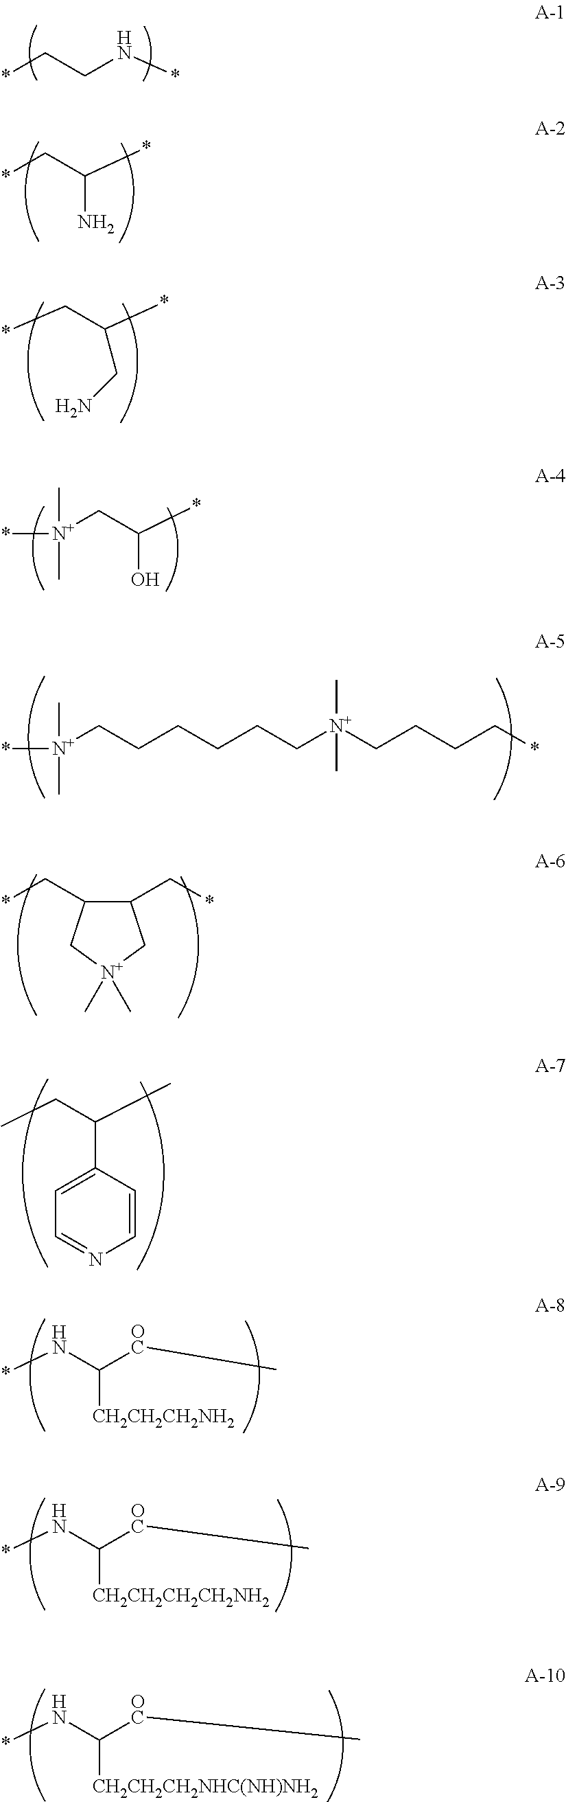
*CCN*.*CC(*)N.*CC(*)CN.*[N+](CC(*)O)(C)C.*[N+](CCCCCC[N+](CCCC*)(C)C)(C)C.C1(C*)C(C*)C[N+](C)(C)C1.C1(C(CC)C)=CC=NC=C1.*NC([OC]C)[CH2CH2CH2NH2].*NC([OC]C)[CH2CH2CH2CH2NH2].*NC([OC]C)[CH2CH2CH2NHC(NH)NH2]
